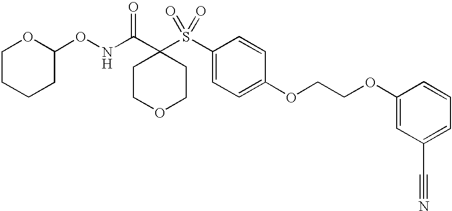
N(C(C1(S(C2=CC=C(OCCOC3=CC(C#N)=CC=C3)C=C2)(=O)=O)CCOCC1)=O)OC1CCCCO1
